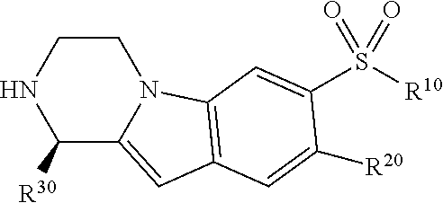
N1C([R30])C2=CC3=C(N2CC1)C=C(S([R10])(=O)=O)C([R20])=C3
